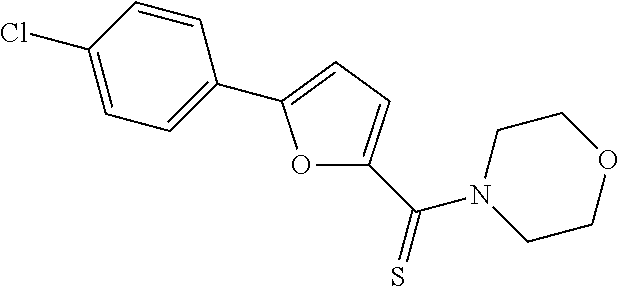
O1C(C(N2CCOCC2)=S)=CC=C1C1=CC=C(Cl)C=C1
